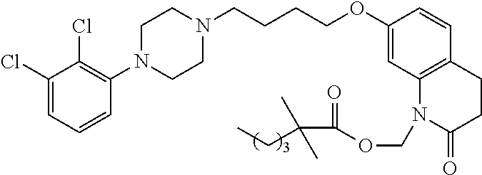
C1(Cl)=CC=CC(N2CCN(CCCCOC3=CC4=C(C=C3)CCC(=O)N4COC(=O)C(CC)(C)C)CC2)=C1Cl
